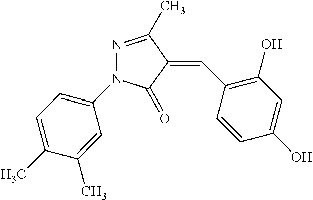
C1(C)=CC(N2N=C(C)C(=CC3=C(O)C=C(O)C=C3)C2=O)=CC=C1C
